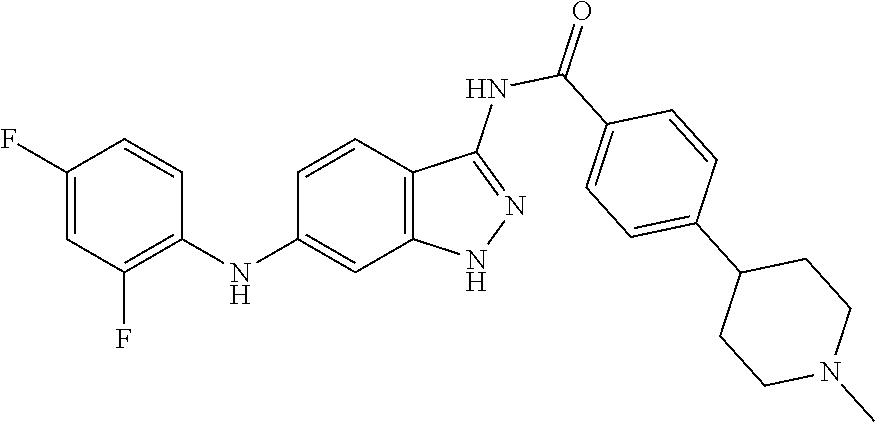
C1(F)=CC(F)=C(NC2=CC3=C(C=C2)C(NC(=O)C2=CC=C(C4CCN(C)CC4)C=C2)=NN3)C=C1
